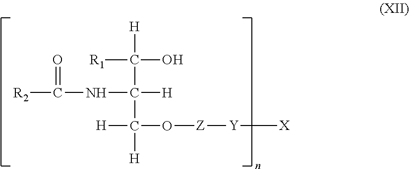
[H]C(C(C([H])(O[Z][Y][X])[H])(NC(=O)[R2])[H])(O)[R1]
